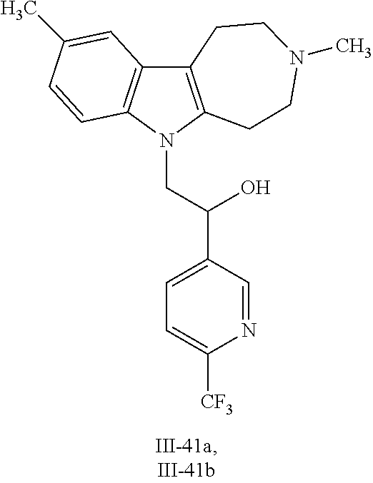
C12=C(N(CC(C3=CC=C([CF3])N=C3)O)C3=C1C=C(C)C=C3)CCN(C)CC2
